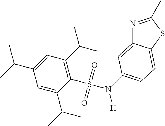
N1=C(C)SC2=CC=C(N([H])S(C3=C(C(C)C)C=C(C(C)C)C=C3C(C)C)(=O)=O)C=C12
